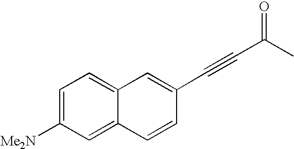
C1=C([Me2N])C=C2C(=C1)C=C(C#CC(C)=O)C=C2
